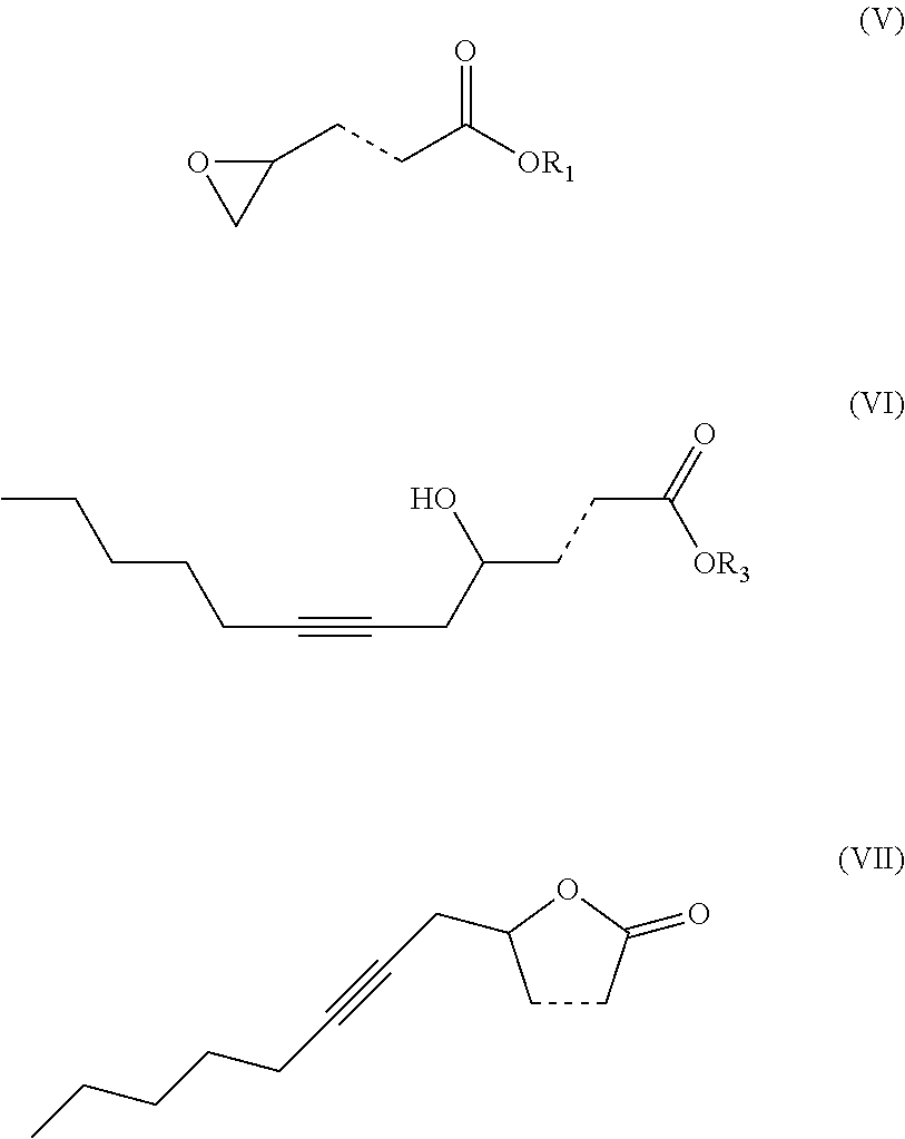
CCCCCC#CCC(CCC(=O)[OR3])O.C1CC(=O)OC1CC#CCCCCC.C1(CCC([OR1])=O)OC1
